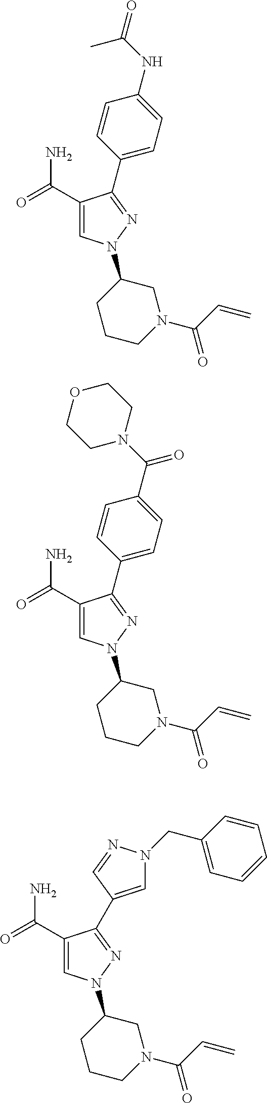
C1(C(N)=O)=CN(C2CCCN(C(=O)C=C)C2)N=C1C1=CC=C(NC(C)=O)C=C1.C1(C(N)=O)=CN(C2CCCN(C(=O)C=C)C2)N=C1C1=CC=C(C(N2CCOCC2)=O)C=C1.C1(C(N)=O)=CN(C2CCCN(C(=O)C=C)C2)N=C1C1=CN(CC2=CC=CC=C2)N=C1
